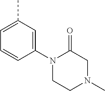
C1=C(C)C=C(N2CCN(C)CC2=O)C=C1
